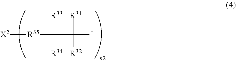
[X2][R35]C(C(I)([R31])[R32])([R33])[R34]
